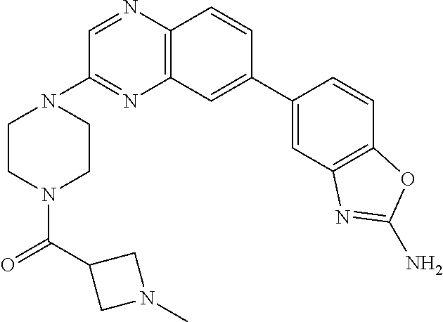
C1=C(C2=CC3=C(N=CC(N4CCN(C(C5CN(C)C5)=O)CC4)=N3)C=C2)C=CC2=C1N=C(N)O2
